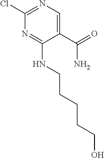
C1(C(=O)N)=CN=C(Cl)N=C1NCCCCCO
